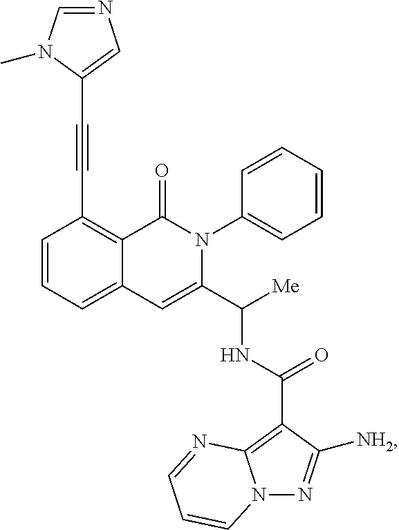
C1=CC=C2C(=C1C#CC1=CN=CN1C)C(=O)N(C1=CC=CC=C1)C(C([Me])NC(=O)C1=C3N(N=C1[NH2])C=CC=N3)=C2
